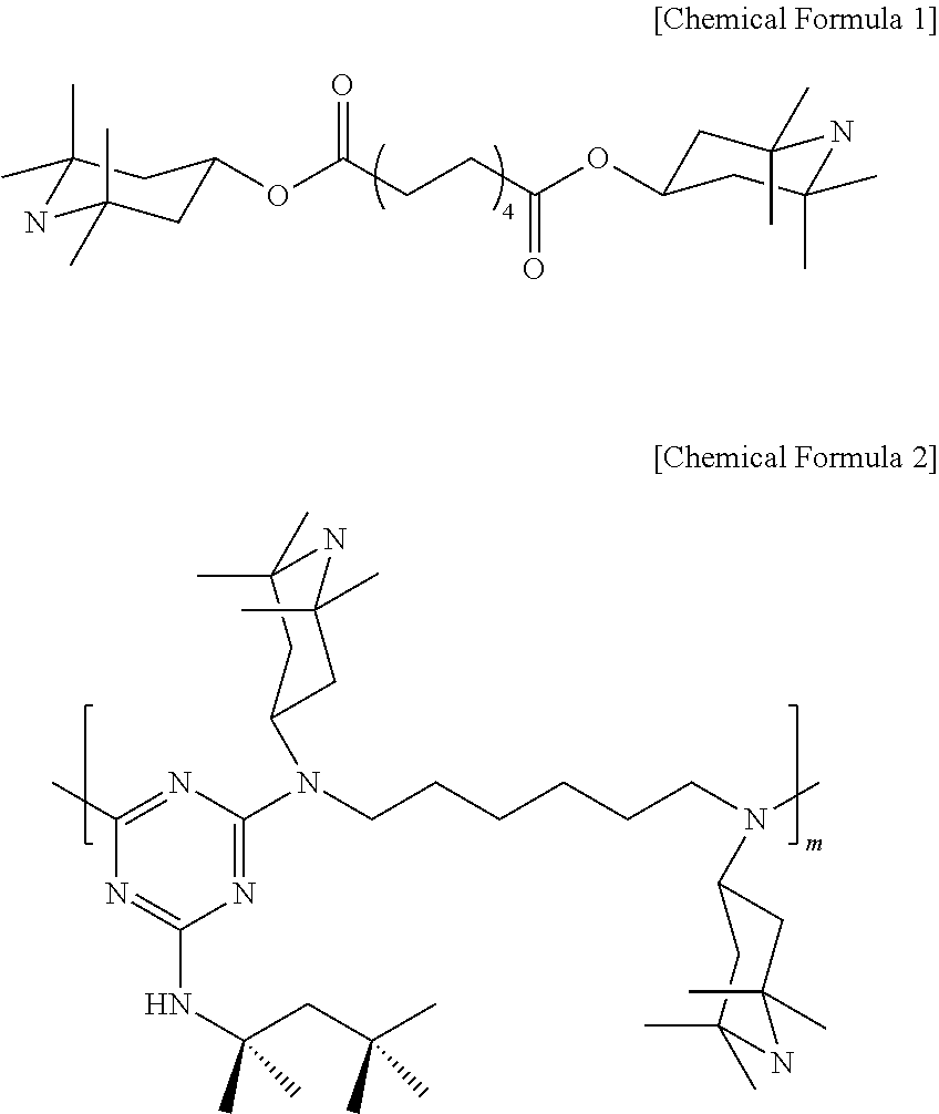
C1(C)(C)NC(C)(C)CC(OC(CCC(OC2CC(C)(C)NC(C)(C)C2)=O)=O)C1.C1(C)(C)NC(C)(C)CC(N(C2=NC(NC(CC(C)(C)C)(C)C)=NC(C)=N2)CCCCCCN(C2CC(C)(C)NC(C)(C)C2)C)C1
